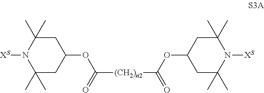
C1(C)(C)CC(OC(=O)[(CH2)n2]C(OC2CC(C)(C)N([XS])C(C)(C)C2)=O)CC(C)(C)N1[XS]
